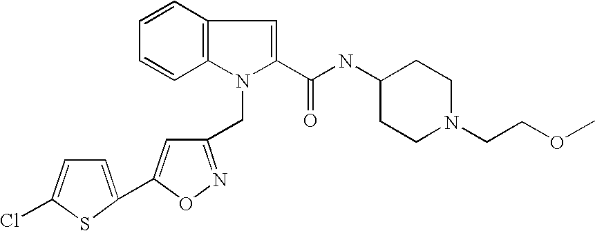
C1=CC2=C(C=C1)N(CC1=NOC(C3=CC=C(Cl)S3)=C1)C(C(=O)NC1CCN(CCOC)CC1)=C2
